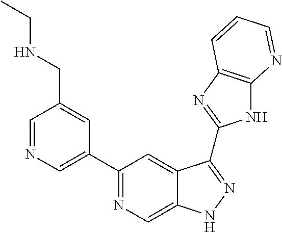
C1=NC=C(C2=NC=C3C(=C2)C(C2=NC4=C(N2)N=CC=C4)=NN3)C=C1CNCC
